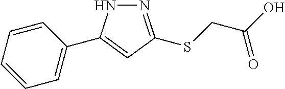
C1=CC=CC=C1C1=CC(SCC(O)=O)=NN1
